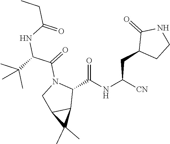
C1(C(NC([CN])CC2CCNC2=O)=O)N(C(=O)C(C(C)(C)C)NC(CC)=O)CC2C1C2(C)C
